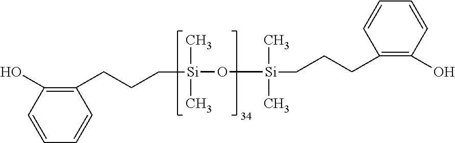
C([Si](C)(C)O[Si](C)(C)CCCC1=C(O)C=CC=C1)CCC1=C(O)C=CC=C1
